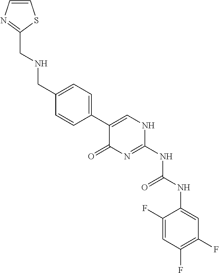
C1(F)=CC(F)=C(F)C=C1NC(NC1=NC(=O)C(C2=CC=C(CNCC3=NC=CS3)C=C2)=CN1)=O
